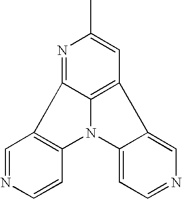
N1=C2C3=C(C=C1C)C1=CN=CC=C1N3C1=C2C=NC=C1
